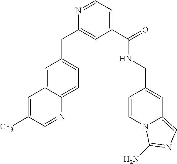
C1(C(=O)NCC2=CC3=CN=C(N)N3C=C2)=CC=NC(CC2=CC=C3C(=C2)C=C([CF3])C=N3)=C1
